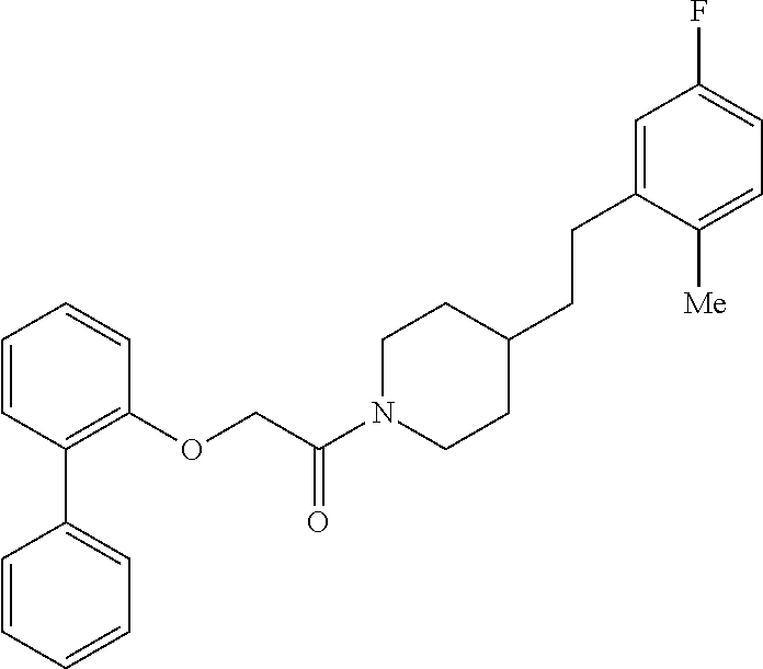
C1=CC=CC=C1C1=C(OCC(N2CCC(CCC3=CC(F)=CC=C3[Me])CC2)=O)C=CC=C1
